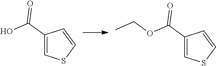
C1(C(O)=O)=CSC=C1.C1(C(OCC)=O)=CSC=C1
